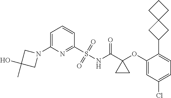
C1=C(N2CC(O)(C)C2)N=C(S(NC(C2(OC3=CC(Cl)=CC=C3C3CC4(C3)CCC4)CC2)=O)(=O)=O)C=C1
